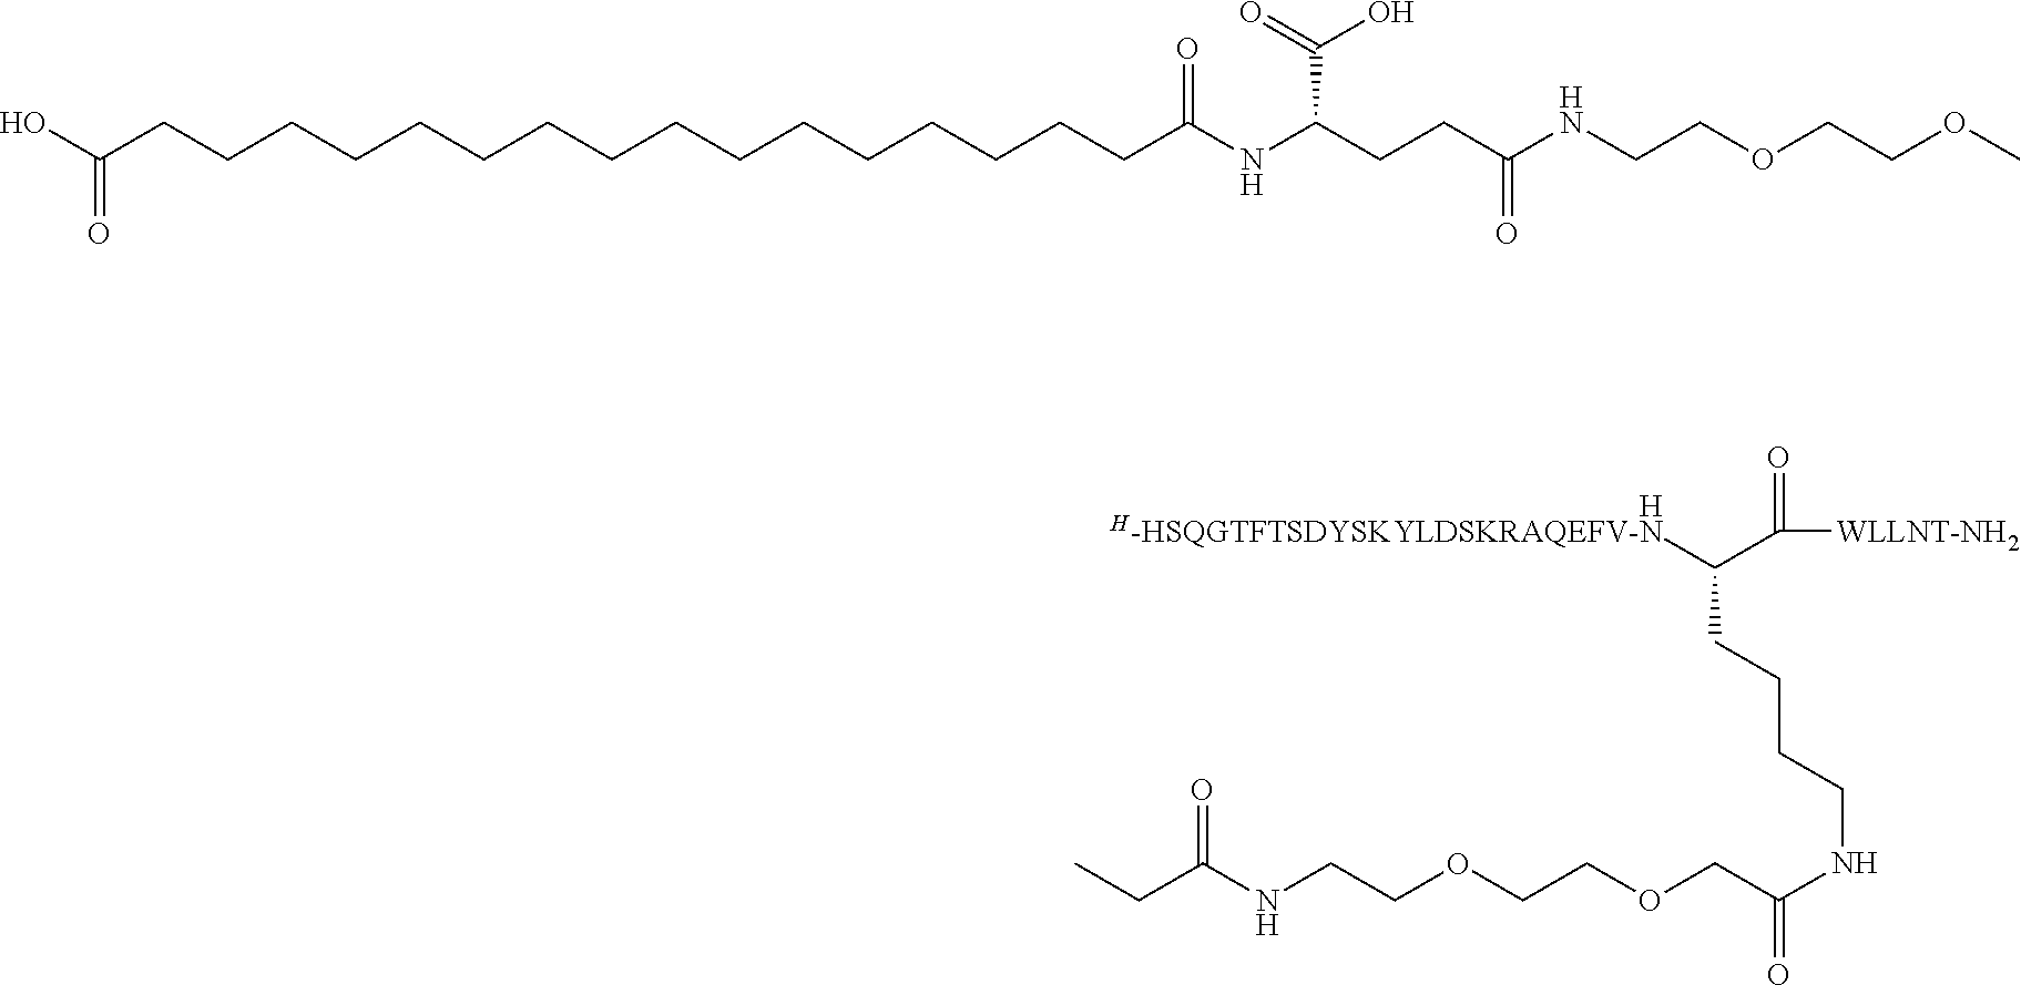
[H].C(NCCOCCOCC(=O)NCCCCC([H-HSQGTFTSDYSKYLDSKRAQEFV-N])C([WLLNT-NH2])=O)(=O)CC.C(CCCCCCC(NC(CCC(NCCOCCOC)=O)C(O)=O)=O)CCCCCCCCCC(O)=O
